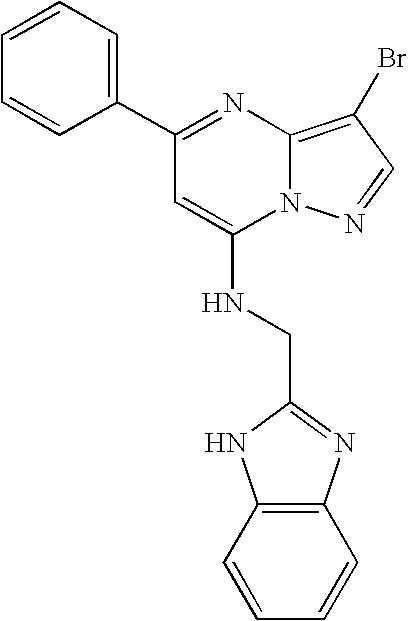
C1=CC=C(C2=NC3=C(Br)C=NN3C(NCC3=NC4=C(N3)C=CC=C4)=C2)C=C1
